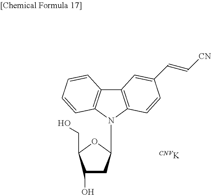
C12=C(N(C3CC(O)C(CO)O3)C3=C1C=CC=C3)C=CC(C=C[CN])=C2.[CNVK]
